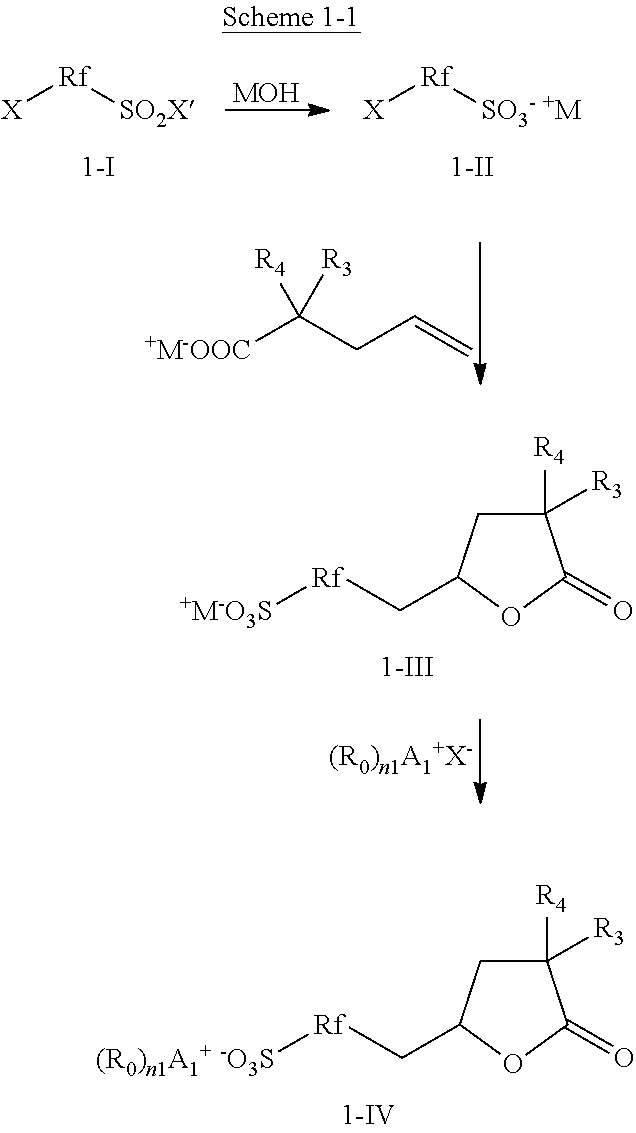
[X][Rf][SO2X].[MOH].[X][Rf][SO3- +M].[+M-OOC]C(CC=C)([R4])[R3].C1([R4])([R3])CC(C[Rf][+M-O3S])OC1=O.C1([R4])([R3])CC(C[Rf][(R0)n1A1+ -O3S])OC1=O
